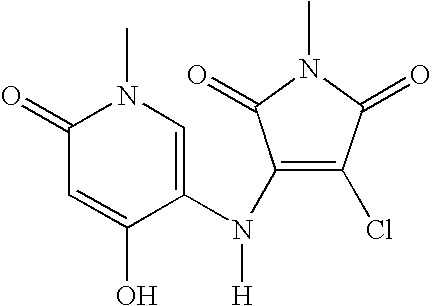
C1(=O)C=C(O)C(N(C2=C(Cl)C(=O)N(C)C2=O)[H])=CN1C
